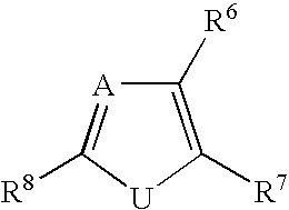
C1([R6])=C([R7])[U]C([R8])=[A]1
